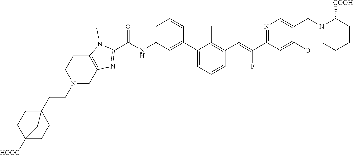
C1(C2=CC=CC(C=C(C3=NC=C(CN4C([COOH])CCCC4)C(OC)=C3)F)=C2C)=C(C)C(NC(C2=NC3=C(N2C)CCN(CCC24CCC([HOOC])(CC2)C4)C3)=O)=CC=C1
